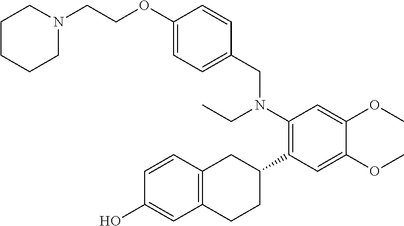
C(COC1=CC=C(CN(C2=C(C3CC4=C(CC3)C=C(O)C=C4)C=C(OC)C(OC)=C2)CC)C=C1)N1CCCCC1
